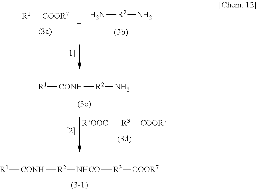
[R1][CONH][R2][NHCO][R3][COOR7].[R1][COOR7].N[R2]N.[R1][CONH][R2]N.[R7OOC][R3][COOR7]
